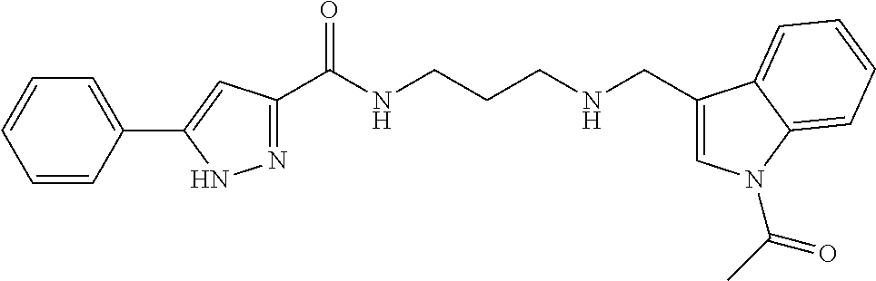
C1=CC(C2=CC(C(NCCCNCC3=CN(C(C)=O)C4=CC=CC=C34)=O)=NN2)=CC=C1
